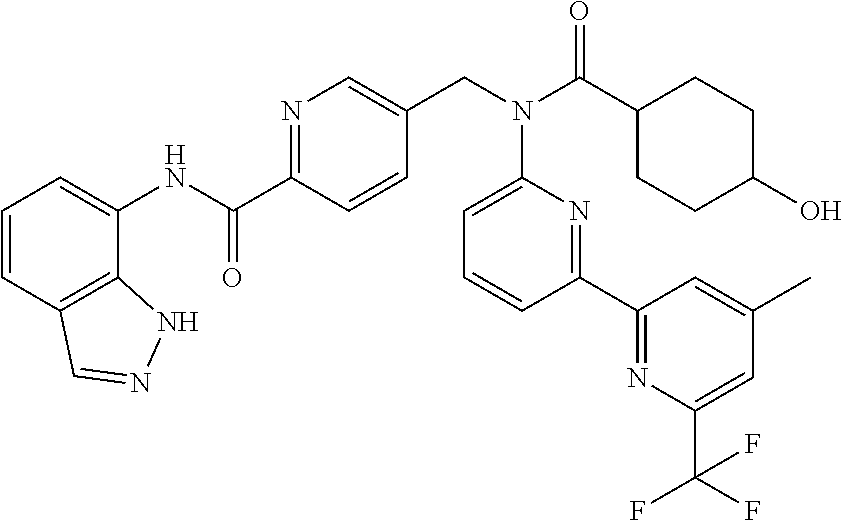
N1=C(C(NC2=CC=CC3=C2NN=C3)=O)C=CC(CN(C(C2CCC(O)CC2)=O)C2=CC=CC(C3=NC(C(F)(F)F)=CC(C)=C3)=N2)=C1
